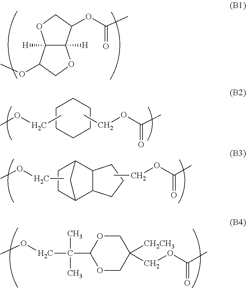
C12([H])C([H])(C(OC(=O)C)CO1)OCC2OC.C1CCCCC1.CCOC.CCOC(=O)C.C1CC2C3C(C1C2)CCC3.CCOC.CCOC(=O)C.COCC(C)(C)C1OCC([CH2CH3])(COC(=O)C)CO1
